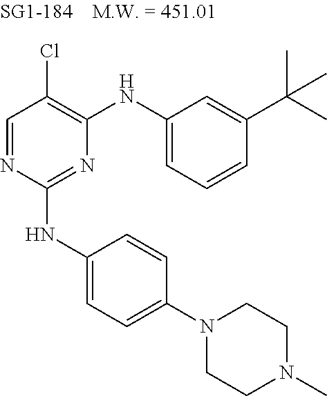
C1=NC(NC2=CC=C(N3CCN(C)CC3)C=C2)=NC(NC2=CC=CC(C(C)(C)C)=C2)=C1Cl
